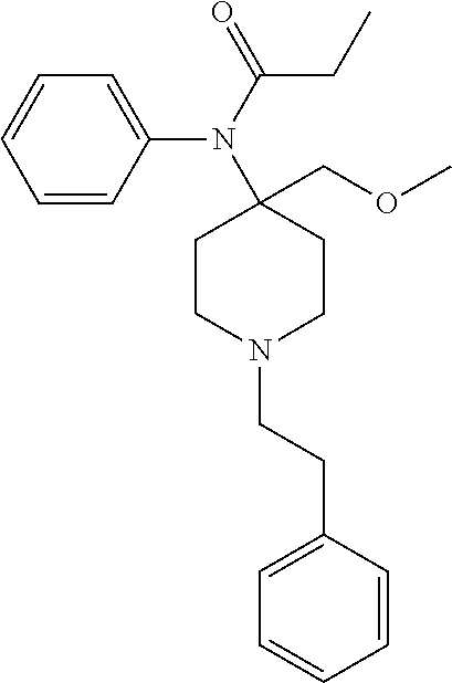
C1=CC=CC(CCN2CCC(N(C(=O)CC)C3=CC=CC=C3)(COC)CC2)=C1
